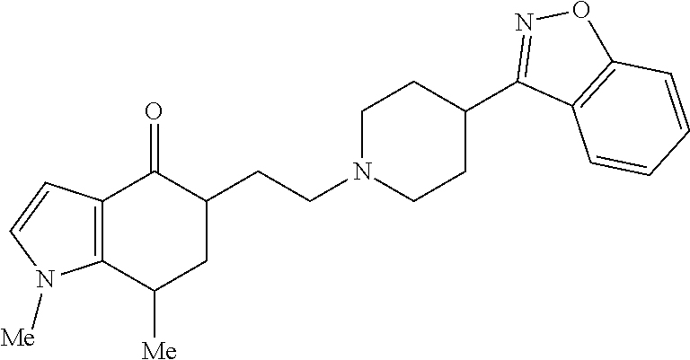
C1(CCN2CCC(C3=NOC4=C3C=CC=C4)CC2)C(=O)C2=C(C([Me])C1)N([Me])C=C2
